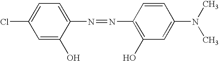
C1=C(O)C(N=NC2=C(O)C=C(N(C)C)C=C2)=CC=C1Cl
